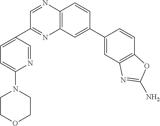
C12=C(C=C(C3=CC4=C(C=C3)OC(N)=N4)C=C1)N=C(C1=CC=C(N3CCOCC3)N=C1)C=N2
